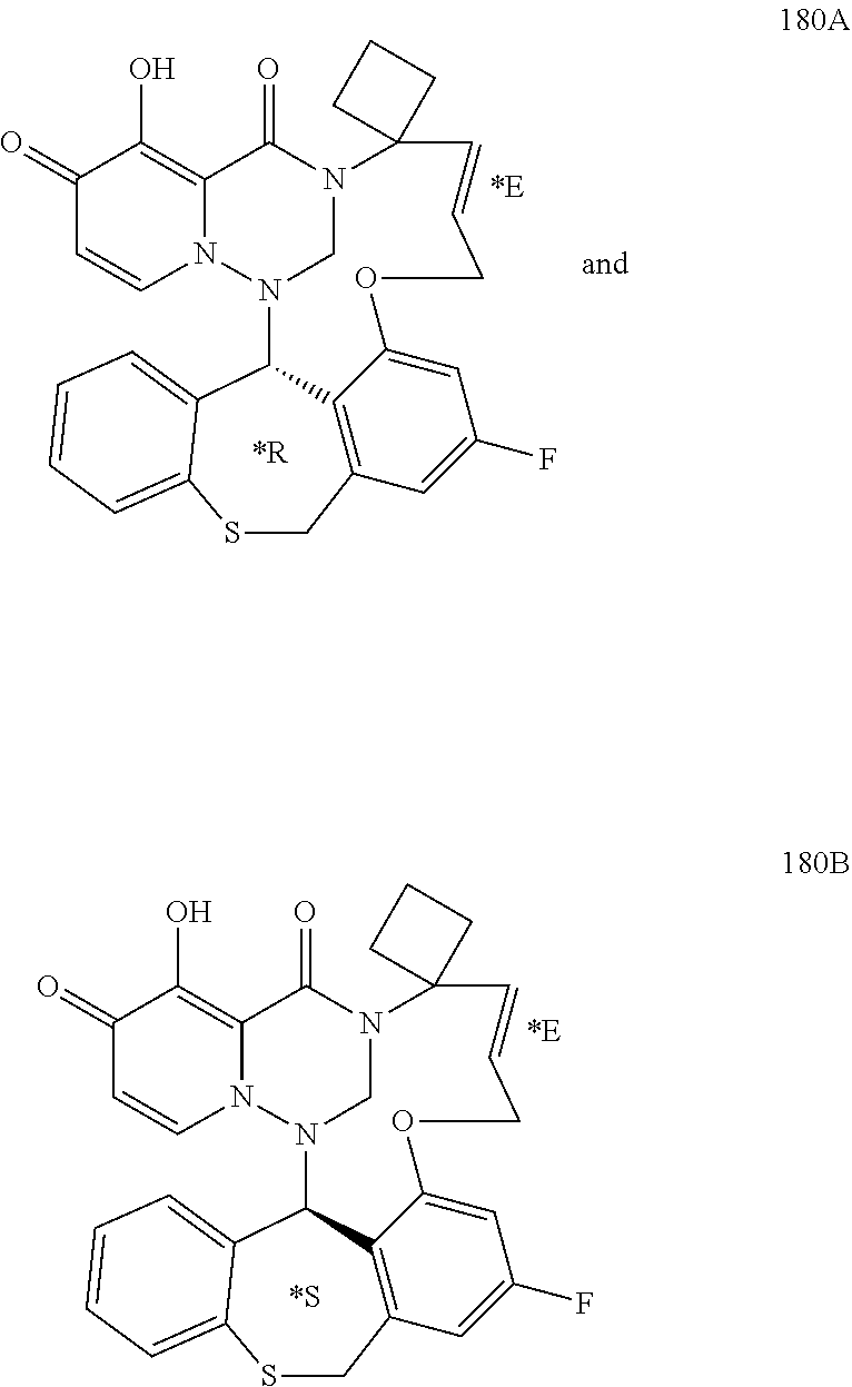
C12N3CN(C(=O)C4=C(O)C(=O)C=CN34)C3(C=CCOC4=CC(F)=CC(=C14)CSC1=CC=CC=C21)CCC3.C12N3CN(C(=O)C4=C(O)C(=O)C=CN34)C3(C=CCOC4=CC(F)=CC(=C14)CSC1=CC=CC=C21)CCC3
